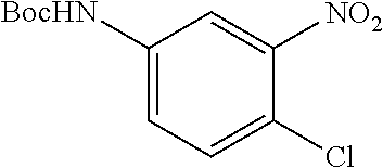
C1([BocHN])=CC=C(Cl)C([NO2])=C1
